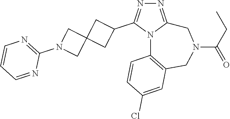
N1=C2N(C(C3CC4(C3)CN(C3=NC=CC=N3)C4)=N1)C1=C(CN(C(CC)=O)C2)C=C(Cl)C=C1
